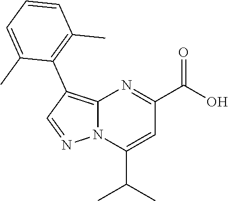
C12=C(C3=C(C)C=CC=C3C)C=NN1C(C(C)C)=CC(C(O)=O)=N2
